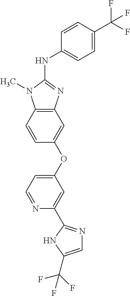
C1=CC(NC2=NC3=C(N2C)C=CC(OC2=CC=NC(C4=NC=C(C(F)(F)F)N4)=C2)=C3)=CC=C1C(F)(F)F
